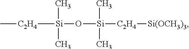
[C2H4]([Si](O[Si]([C2H4][Si(OCH3)3])(C)C)(C)C)C
